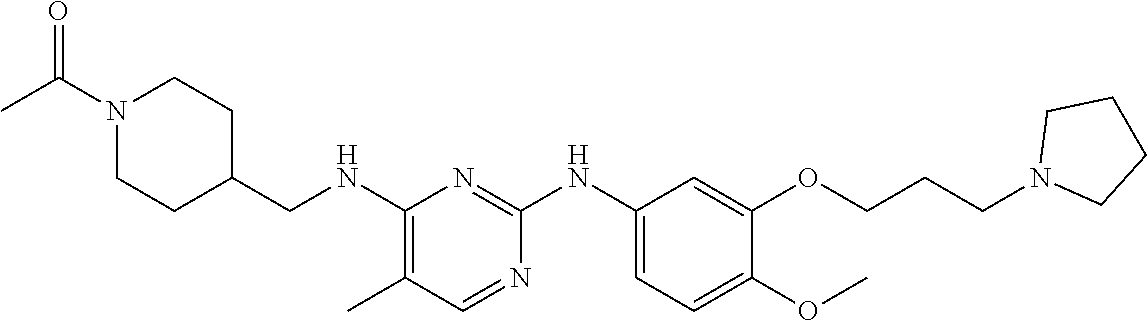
C1(NCC2CCN(C(C)=O)CC2)=C(C)C=NC(NC2=CC=C(OC)C(OCCCN3CCCC3)=C2)=N1
